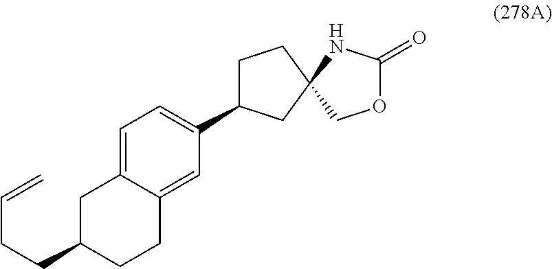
C1C2=CC=C(C3CCC4(C3)COC(=O)N4)C=C2CCC1CCC=C
